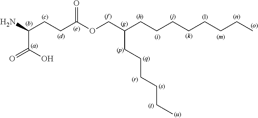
[(l)].[(o)].C(C(N)CCC(OCC(CCCCCCCC)CCCCCC)=O)(O)=O
